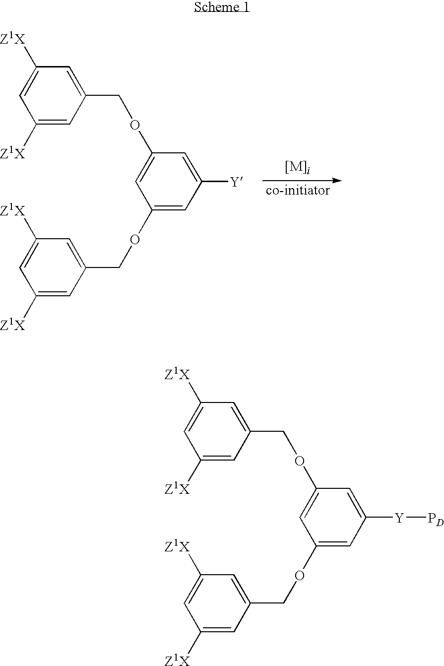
C1([Z1X])=CC(COC2=CC(OCC3=CC([Z1X])=CC([Z1X])=C3)=CC([Y])=C2)=CC([Z1X])=C1.C1([Z1X])=CC(COC2=CC(OCC3=CC([Z1X])=CC([Z1X])=C3)=CC([Y][PD])=C2)=CC([Z1X])=C1
